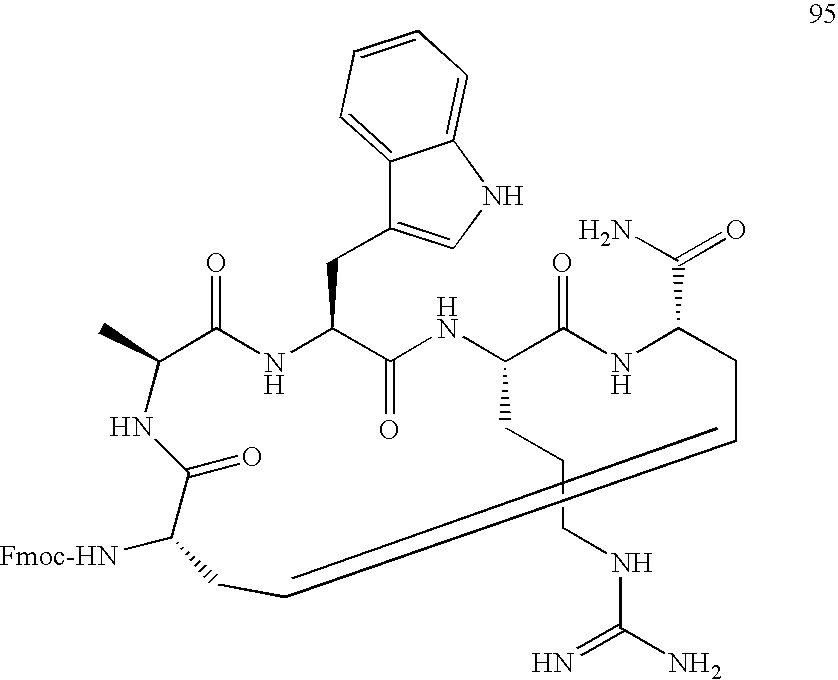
C1(C)C(=O)NC(CC2=CNC3=CC=CC=C23)C(=O)NC(CCCNC(N)=N)C(=O)NC(C(N)=O)CCCCC([Fmoc-HN])C(=O)N1
